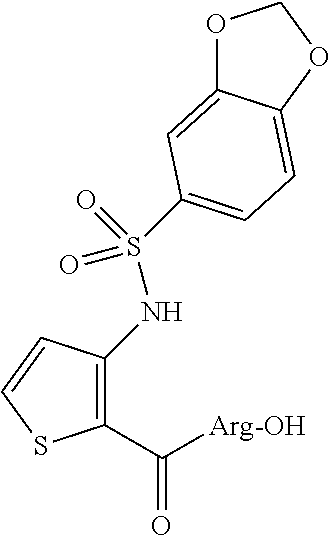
C1(C([Arg-OH])=O)=C(NS(=O)(=O)C2=CC=C3C(=C2)OCO3)C=CS1
